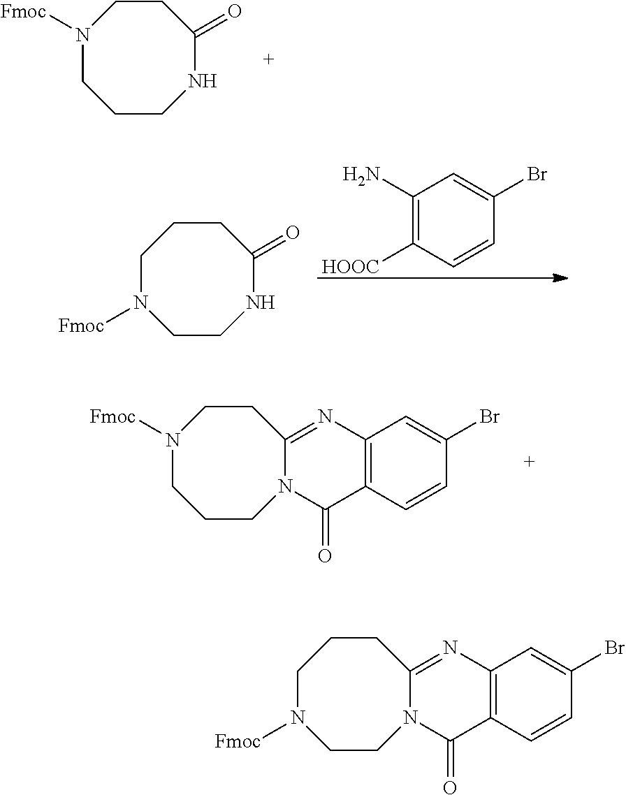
N1([Fmoc])CCCNC(=O)CC1.C1(N)=C([HOOC])C=CC(Br)=C1.C1N([Fmoc])CCNC(=O)CC1.C1N([Fmoc])CCC2=NC3=C(C(=O)N2CC1)C=CC(Br)=C3.N1([Fmoc])CCCC2=NC3=C(C(=O)N2CC1)C=CC(Br)=C3
